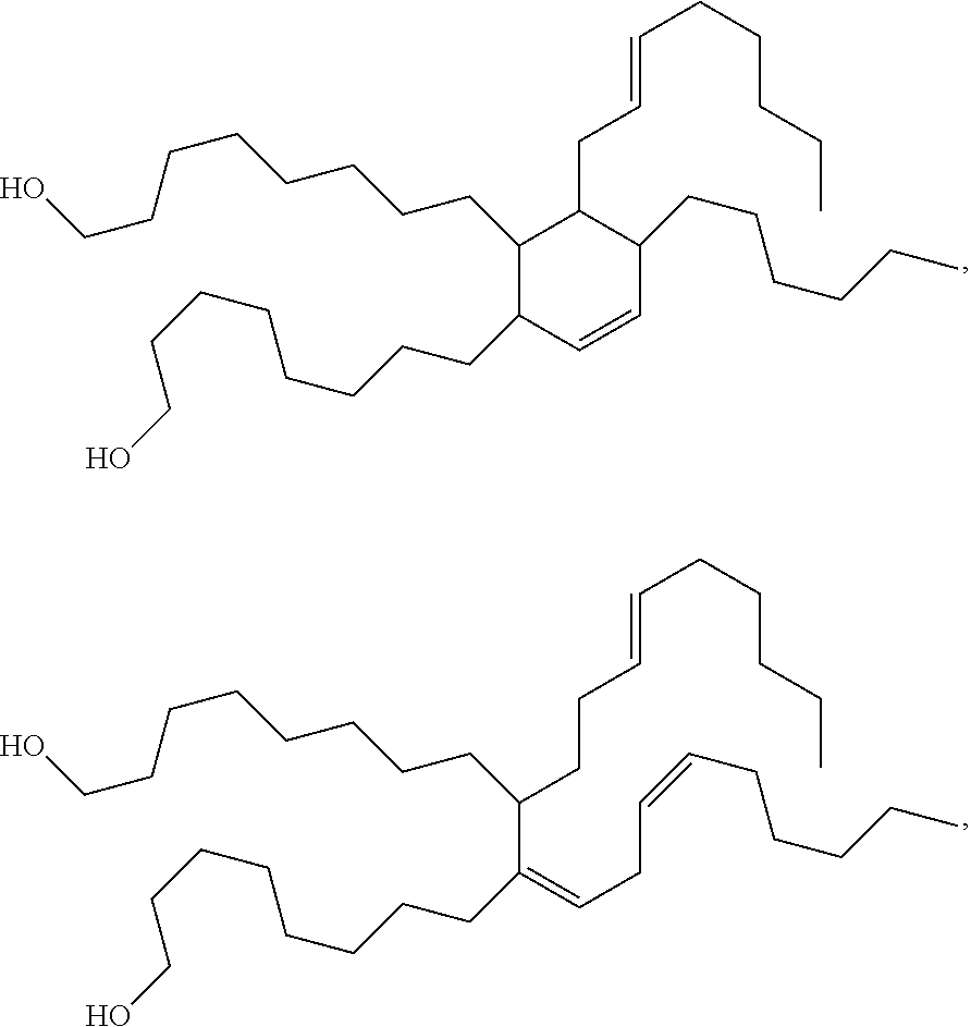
C1(CCCCCCCCO)C(CCCCCCCCO)C=CC(CCCCCC)C1CC=CCCCCC.C(C(=CCC=CCCCCC)CCCCCCCCO)(CCC=CCCCCC)CCCCCCCCO
